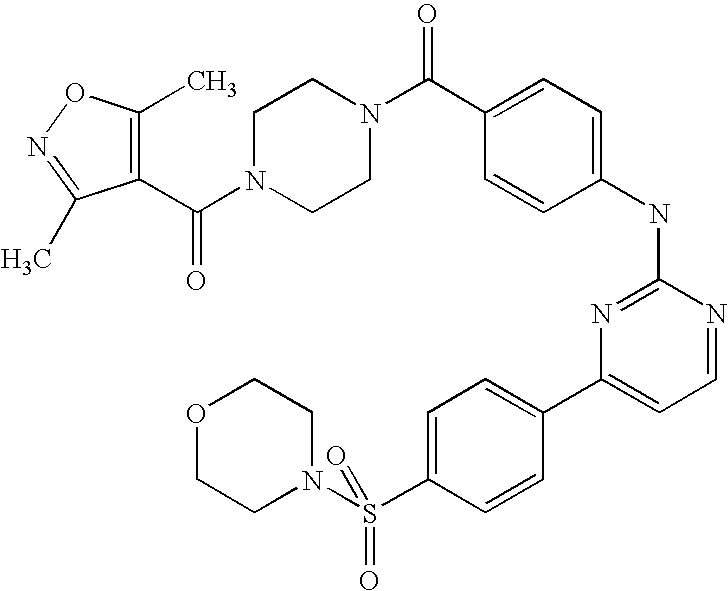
C1N(C(C2=C(C)ON=C2C)=O)CCN(C(C2=CC=C(NC3=NC(C4=CC=C(S(N5CCOCC5)(=O)=O)C=C4)=CC=N3)C=C2)=O)C1
